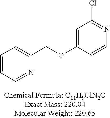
C1=CC=NC(COC2=CC(Cl)=NC=C2)=C1
